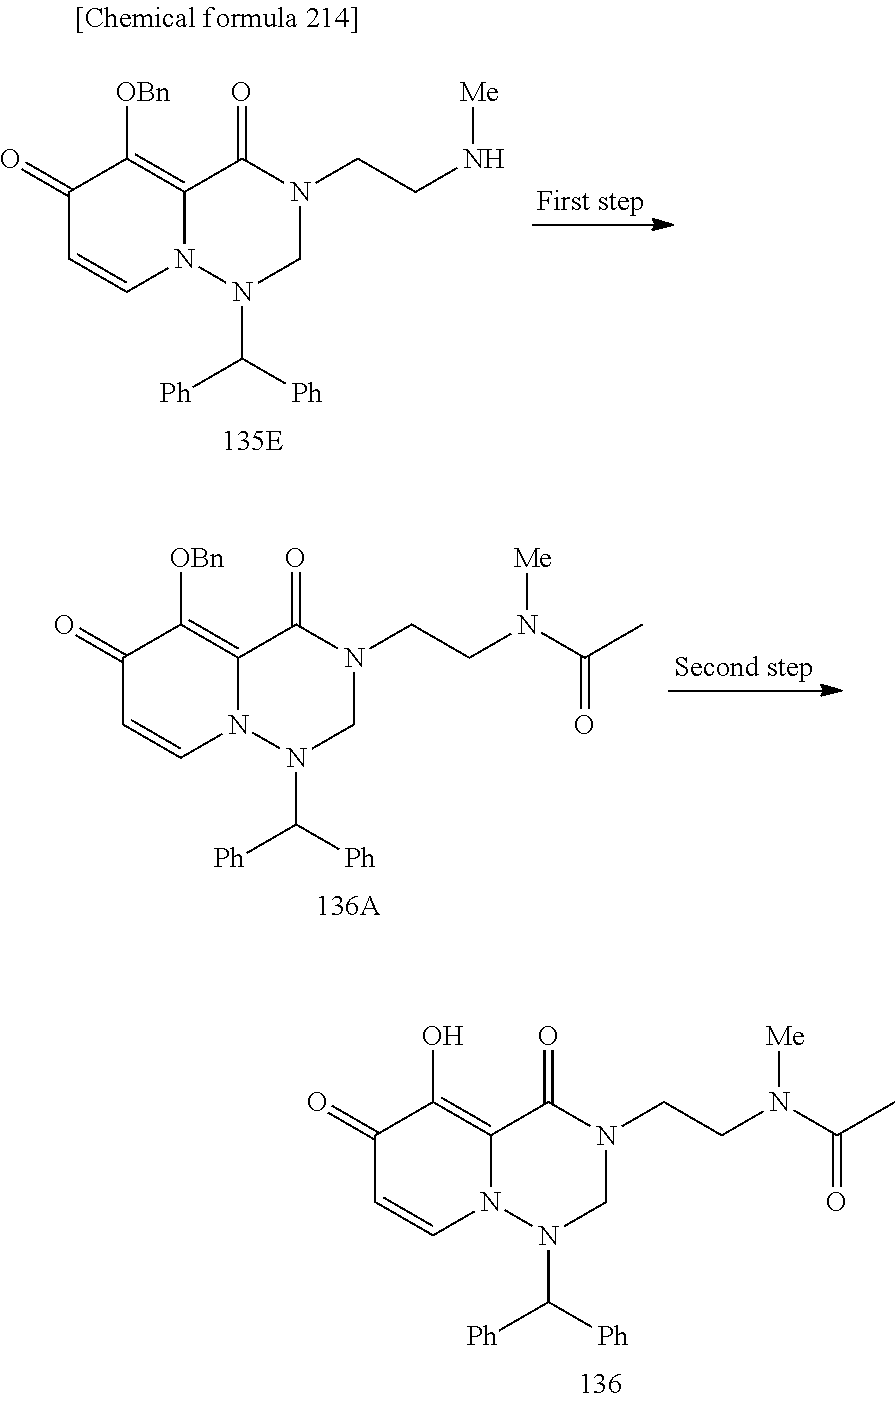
C1(=O)C=CN2C(=C1O)C(=O)N(CCN([Me])C(C)=O)CN2C([Ph])[Ph].C1(=O)C=CN2C(=C1[OBn])C(=O)N(CCN([Me])C(C)=O)CN2C([Ph])[Ph].C1(=O)C=CN2C(=C1[OBn])C(=O)N(CCN[Me])CN2C([Ph])[Ph]
